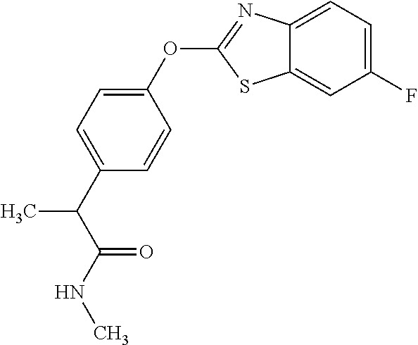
C12=CC(F)=CC=C1N=C(OC1=CC=C(C(C(NC)=O)C)C=C1)S2
